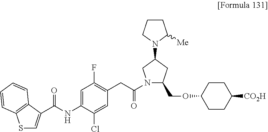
C1=C(C(NC2=CC(F)=C(CC(=O)N3C(COC4CCC([CO2H])CC4)CC(N4C([Me])CCC4)C3)C=C2Cl)=O)C2=C(C=CC=C2)S1
